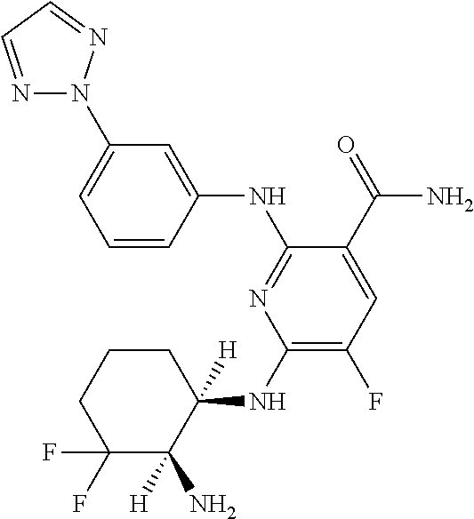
C1(NC2([H])CCCC(F)(F)C2([H])N)=C(F)C=C(C(=O)N)C(NC2=CC(N3N=CC=N3)=CC=C2)=N1
